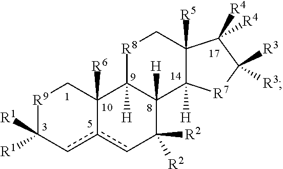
[R9]1C([R1])([R1])cc2cC([R2])([R2])C3([H])C([H])(C2([R6])C1)[R8]CC1([R5])C3([H])[R7]C([R3])([R3])C1([R4])[R4]
